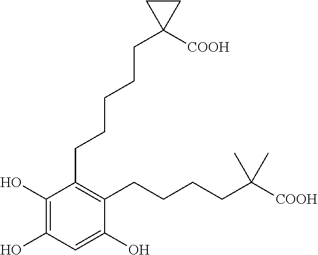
C1(O)=C(O)C=C(O)C(CCCCC([COOH])(C)C)=C1CCCCCC1([COOH])CC1
